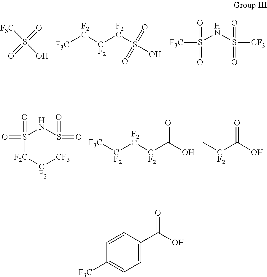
O=S(=O)([F3C])O.[F3C][F2C][CF2][F2C]S(O)(=O)=O.[F3C]S(NS([CF3])(=O)=O)(=O)=O.O=S1(=O)NS(=O)(=O)[CF3][CF2][F2C]1.[F3C][CF2][F2C][CF2]C(O)=O.C[CF2]C(O)=O.C1=CC(C([OH])=O)=CC=C1[F3C]
